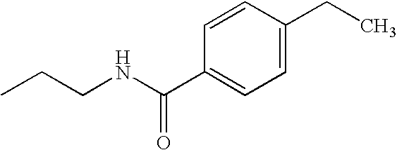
CCCNC(C1=CC=C(CC)C=C1)=O
